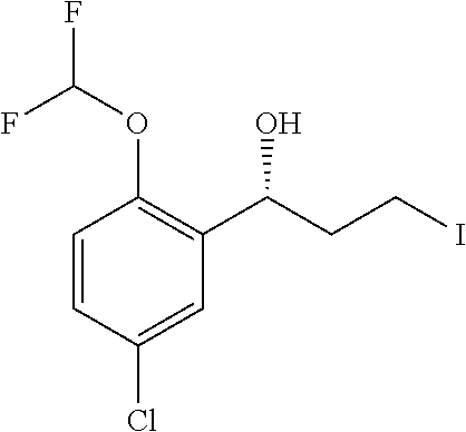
C1=CC(Cl)=CC(C(CCI)O)=C1OC(F)F
